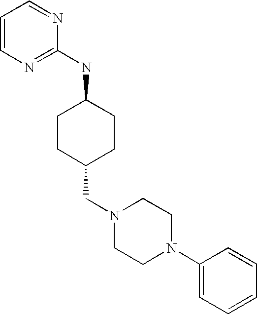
C1=CN=C(NC2CCC(CN3CCN(C4=CC=CC=C4)CC3)CC2)N=C1
